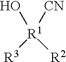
[CN][R1]([R3])([R2])O
